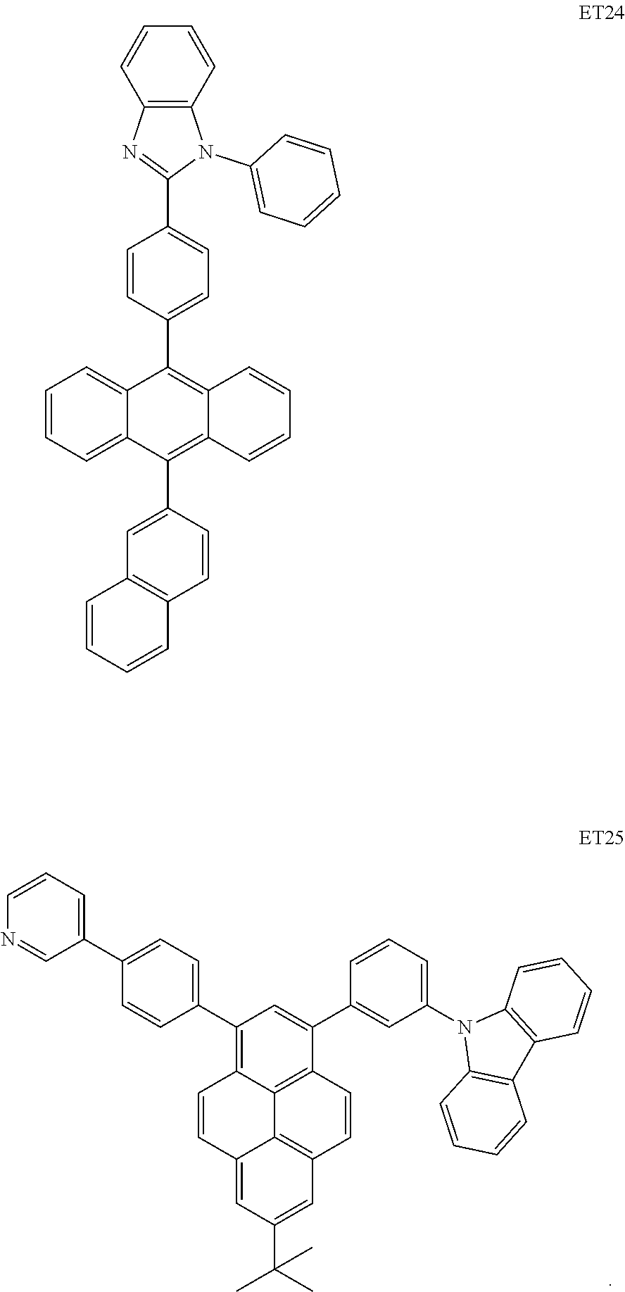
C1(C2=CC=C(C3=CC=CN=C3)C=C2)=C2C3=C(C(C4=CC(N5C6=C(C7=C5C=CC=C7)C=CC=C6)=CC=C4)=C1)C=CC1=C3C(=CC(C(C)(C)C)=C1)C=C2.C12=C(C3=CC4=C(C=C3)C=CC=C4)C3=CC=CC=C3C(C3=CC=C(C4=NC5=C(N4C4=CC=CC=C4)C=CC=C5)C=C3)=C1C=CC=C2
